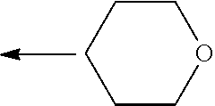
C1CCCOC1
